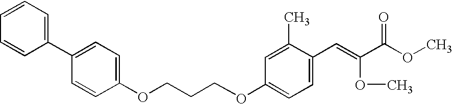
O(CCCOC1=CC=C(C2=CC=CC=C2)C=C1)C1=CC=C(C=C(C(OC)=O)OC)C(C)=C1
